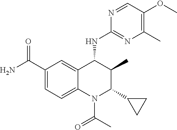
C1(C(N)=O)=CC=C2C(=C1)C(NC1=NC(C)=C(OC)C=N1)C(C)C(C1CC1)N2C(C)=O
